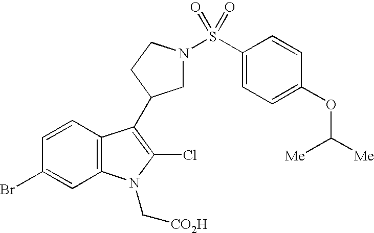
C1N(S(C2=CC=C(OC([Me])[Me])C=C2)(=O)=O)CCC1C1=C(Cl)N(C[CO2H])C2=C1C=CC(Br)=C2
